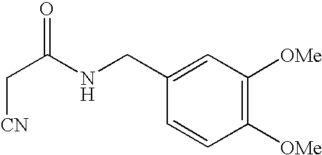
C1(CNC(C[CN])=O)=CC([OMe])=C([OMe])C=C1
